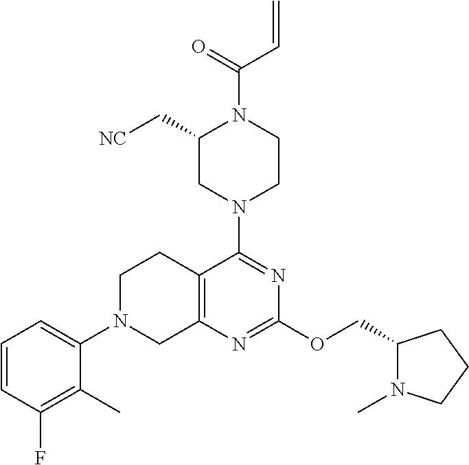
C1=CC(F)=C(C)C(N2CC3=C(CC2)C(N2CCN(C(=O)C=C)C(C[NC])C2)=NC(OCC2N(C)CCC2)=N3)=C1
